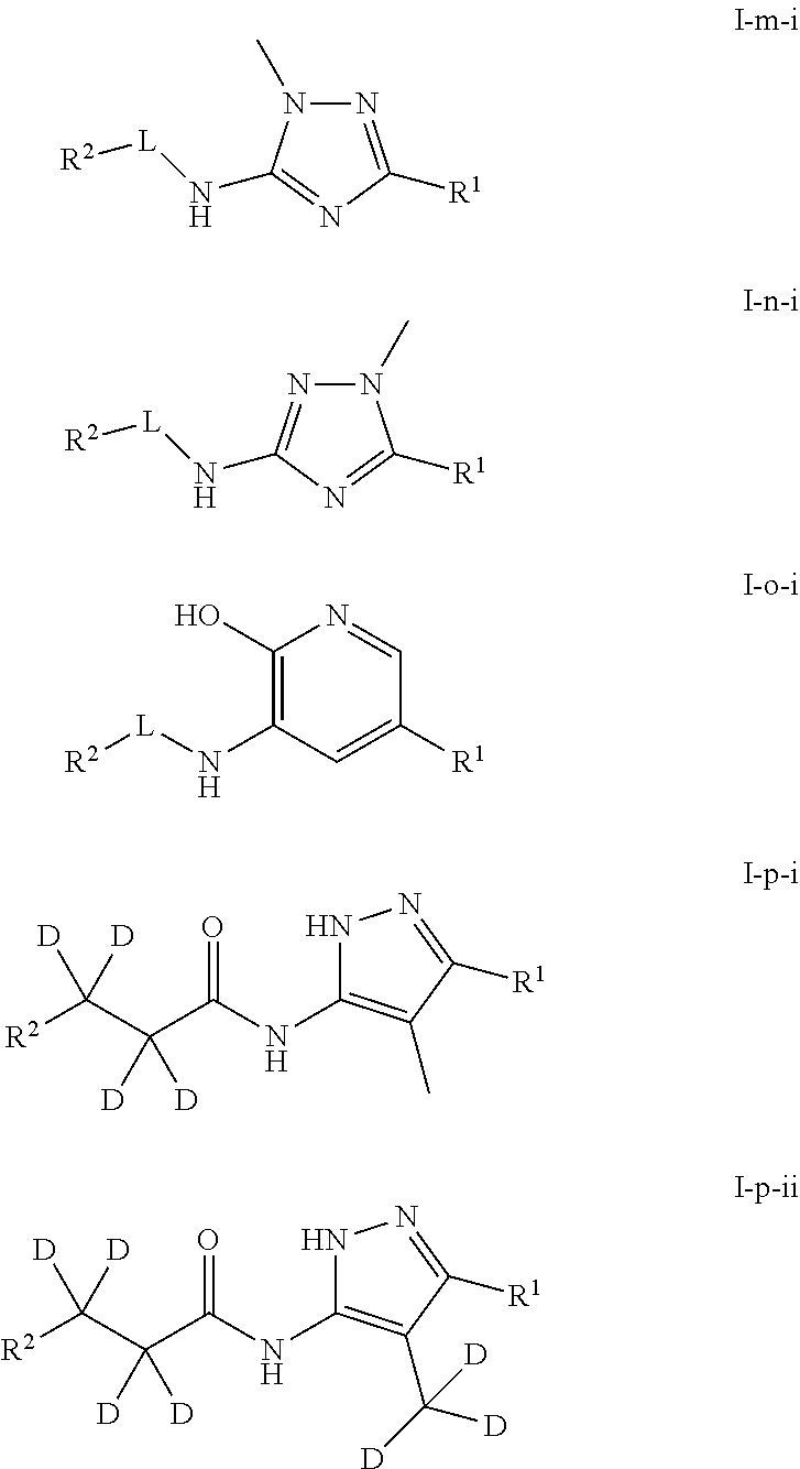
[L]([R2])NC1=C(O)N=CC([R1])=C1.[R2][L]NC1=NC([R1])=NN1C.[R2][L]NC1=NN(C)C([R1])=N1.[R2]C([D])([D])C(C(NC1=C(C)C([R1])=NN1)=O)([D])[D].[R2]C([D])([D])C(C(NC1=C(C([D])([D])[D])C([R1])=NN1)=O)([D])[D]
